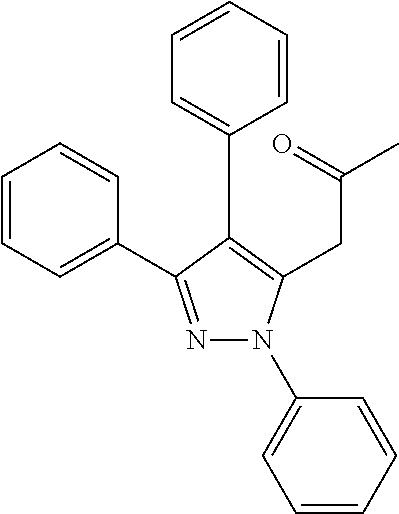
N1=C(C2=CC=CC=C2)C(C2=CC=CC=C2)=C(CC(C)=O)N1C1=CC=CC=C1
